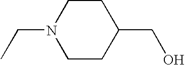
CCN1CCC(CO)CC1
